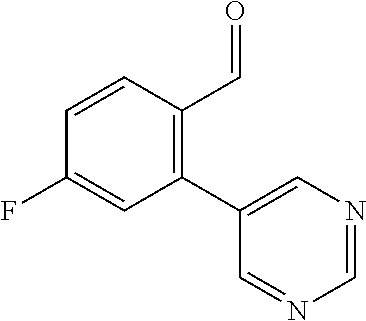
C1(C2=CN=CN=C2)=C(C=O)C=CC(F)=C1
